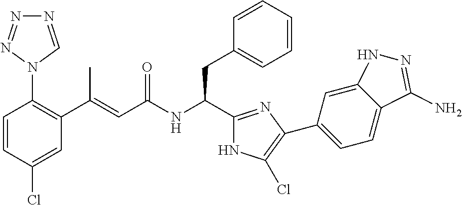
C1=CC(Cl)=CC(C(=CC(NC(CC2=CC=CC=C2)C2=NC(C3=CC=C4C(=C3)NN=C4N)=C(Cl)N2)=O)C)=C1N1C=NN=N1
